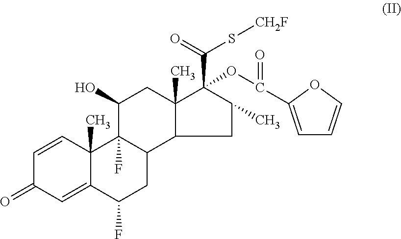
C1=CC2(C)C(=CC1=O)C(F)CC1C2(F)C(O)CC2(C)C1CC(C)C2(C(=O)S[CH2F])OC(=O)C1=CC=CO1
